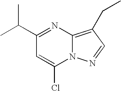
CC(C)C1=NC2=C(CC)C=NN2C(Cl)=C1
